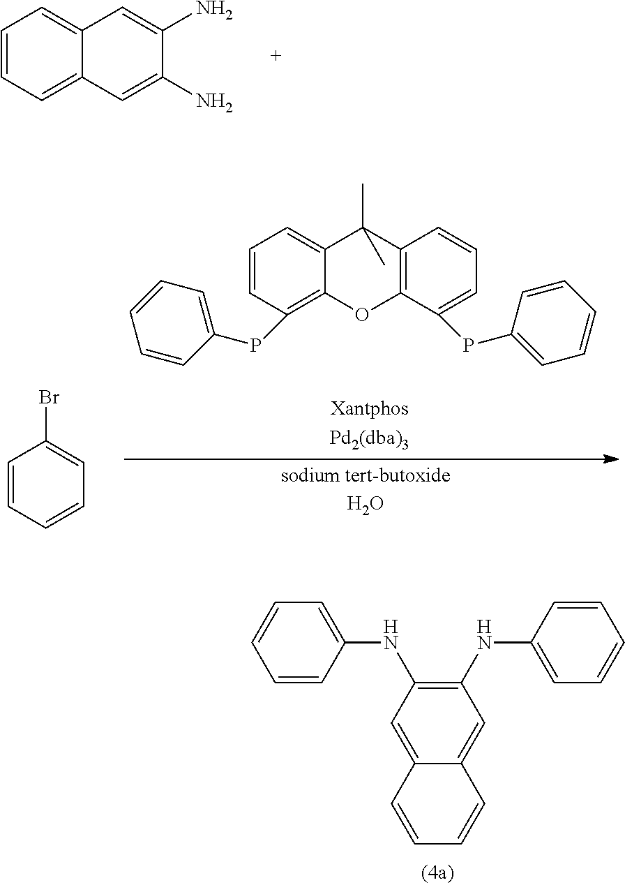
C1=CC=C2C(=C1)C=C(N)C(N)=C2.C12=CC=CC(PC3=CC=CC=C3)=C1OC1=C(C2(C)C)C=CC=C1PC1=CC=CC=C1.C1=CC=CC=C1Br.C1(NC2=CC=CC=C2)=C(NC2=CC=CC=C2)C=C2C(=C1)C=CC=C2
